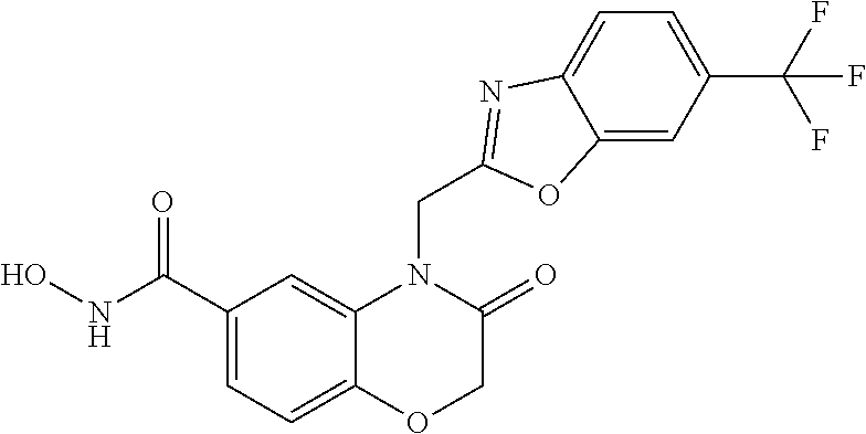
C1(C(NO)=O)=CC=C2C(=C1)N(CC1=NC3=CC=C(C(F)(F)F)C=C3O1)C(=O)CO2
